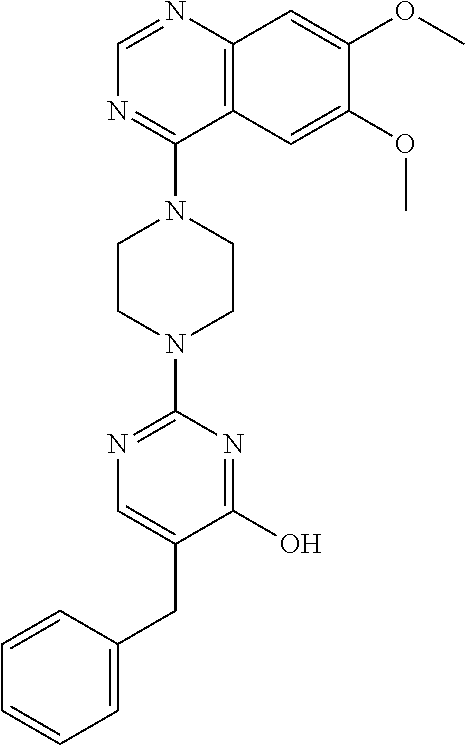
C12=C(N=CN=C1N1CCN(C3=NC=C(CC4=CC=CC=C4)C(O)=N3)CC1)C=C(OC)C(OC)=C2
